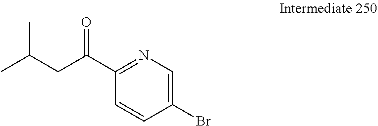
C1(Br)=CN=C(C(CC(C)C)=O)C=C1
